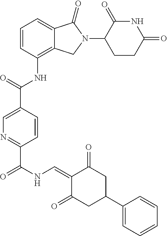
C1(NC(C2=CN=C(C(NC=C3C(=O)CC(C4=CC=CC=C4)CC3=O)=O)C=C2)=O)=C2C(=CC=C1)C(=O)N(C1C(=O)NC(=O)CC1)C2
